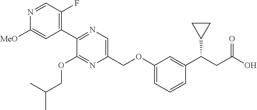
C1(C2=NC=C(COC3=CC=CC(C(CC(O)=O)C4CC4)=C3)N=C2OCC(C)C)=C(F)C=NC([MeO])=C1
